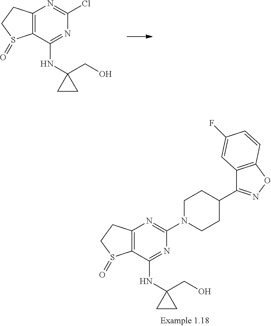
C12=C(C(NC3(CO)CC3)=NC(Cl)=N1)S(=O)CC2.C12=C(C(NC3(CO)CC3)=NC(N3CCC(C4=NOC5=C4C=C(F)C=C5)CC3)=N1)S(=O)CC2
